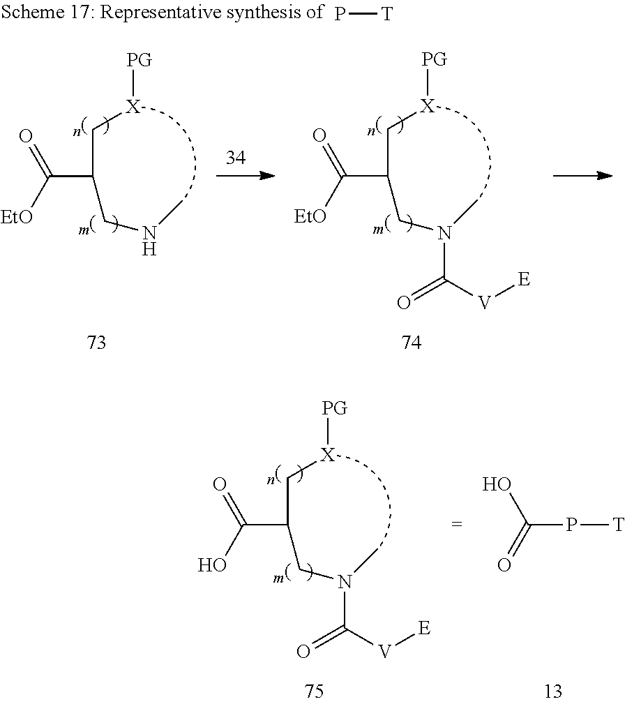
C(C(C[X][PG])CN(C)C([V][E])=O)(O)=O.C(P[T])(=O)O.P[T].C(C(C[X][PG])CNC)([EtO])=O.C(C(C[X][PG])CN(C)C([V][E])=O)([EtO])=O
